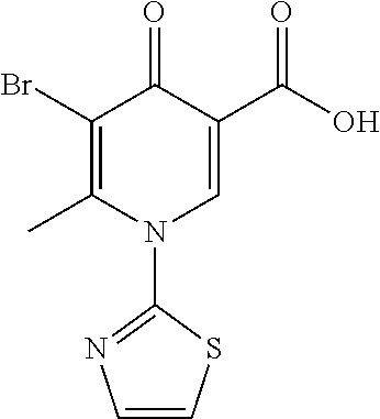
C1(Br)=C(C)N(C2=NC=CS2)C=C(C(O)=O)C1=O
